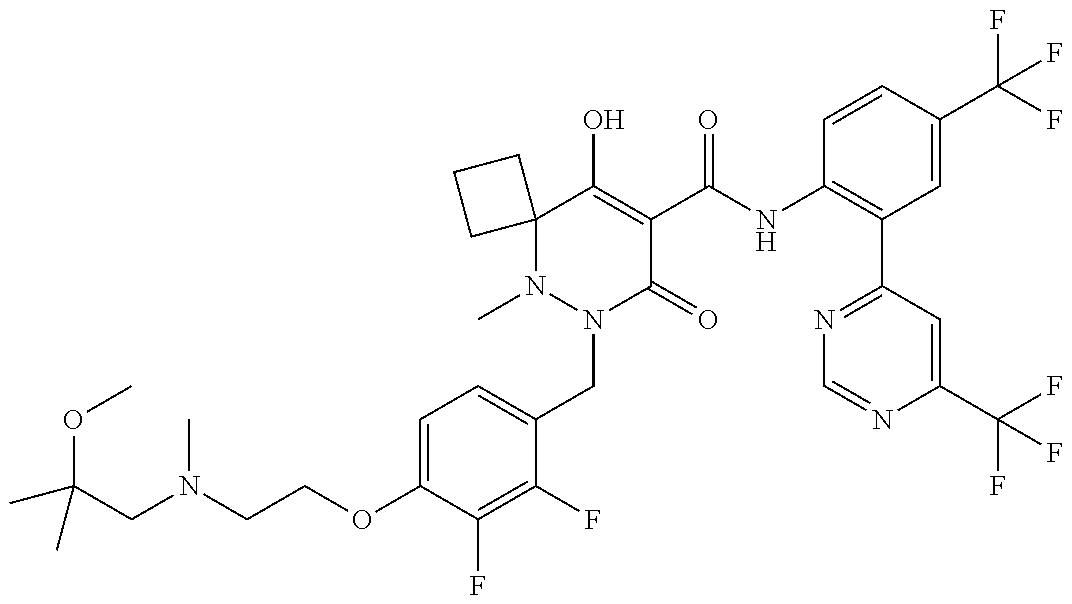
N1(C)N(CC2=CC=C(OCCN(CC(OC)(C)C)C)C(F)=C2F)C(=O)C(C(NC2=C(C3=NC=NC(C(F)(F)F)=C3)C=C(C(F)(F)F)C=C2)=O)=C(O)C12CCC2
